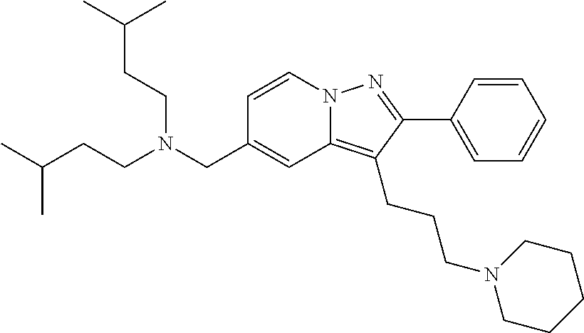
C1=CN2C(=C(CCCN3CCCCC3)C(C3=CC=CC=C3)=N2)C=C1CN(CCC(C)C)CCC(C)C
